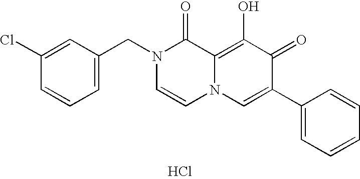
C1(Cl)=CC(CN2C=CN3C(=C(O)C(=O)C(C4=CC=CC=C4)=C3)C2=O)=CC=C1.Cl
